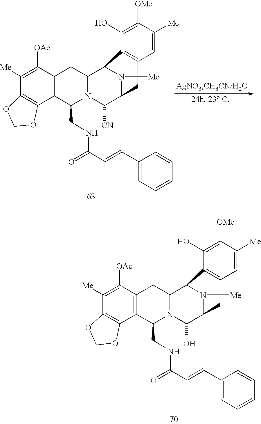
C1([Me])=C([OAc])C2=C(C3=C1OCO3)C(CNC(=O)C=CC1=CC=CC=C1)N1C(C3N([Me])C(C1O)CC1=C3C(O)=C([OMe])C([Me])=C1)C2.C1([Me])=C([OAc])C2=C(C3=C1OCO3)C(CNC(=O)C=CC1=CC=CC=C1)N1C(C3N([Me])C(C1[CN])CC1=C3C(O)=C([OMe])C([Me])=C1)C2
